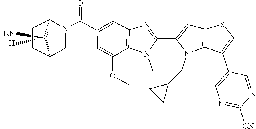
C12CCC(CN1C(C1=CC3=C(N(C)C(C4=CC5=C(N4CC4CC4)C(C4=CN=C([CN])N=C4)=CS5)=N3)C(OC)=C1)=O)C2(N)[H]
